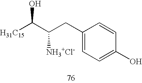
[H31C15]C(C(CC1=CC=C(O)C=C1)[NH3+Cl-])O
